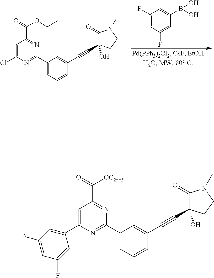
ClC1=CC(C(=O)OCC)=NC(C2=CC=CC(C#CC3(O)C(=O)N(C)CC3)=C2)=N1.C1(F)=CC(F)=CC(B(O)O)=C1.C1(C2=CC(F)=CC(F)=C2)=CC(C(=O)[OC2H5])=NC(C2=CC=CC(C#CC3(O)C(=O)N(C)CC3)=C2)=N1
